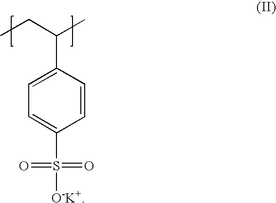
C1=C(S(=O)(=O)[O-K+])C=CC(C(CC)C)=C1
